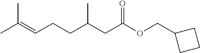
CC(=CCCC(CC(OCC1CCC1)=O)C)C
